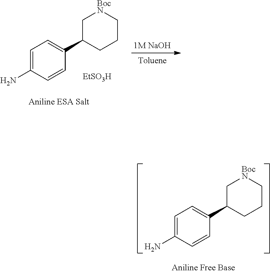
C1=C(N)C=CC(C2CCC[BocN]C2)=C1.[EtSO3H].[1M NaOH].C1=C(N)C=CC(C2CCC[BocN]C2)=C1
